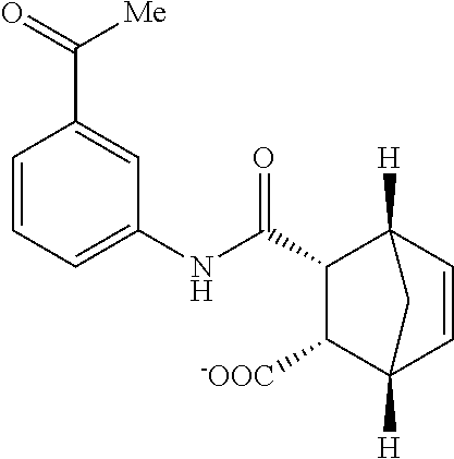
C1=CC=C(NC(=O)C2C([-OOC])C3([H])C=CC2([H])C3)C=C1C([Me])=O
